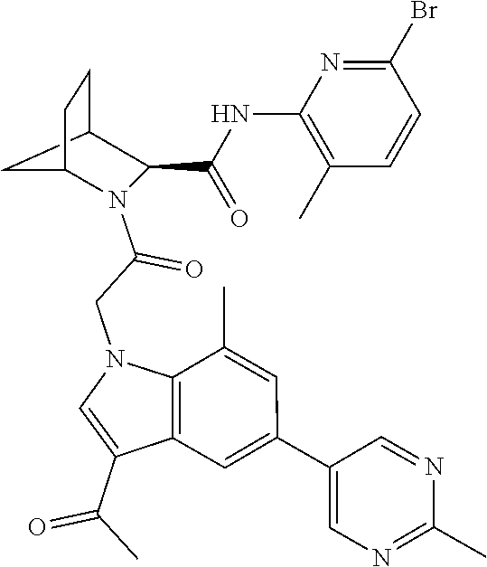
C1(C(=O)C)=CN(CC(=O)N2C(C(=O)NC3=C(C)C=CC(Br)=N3)C3CC2CC3)C2=C1C=C(C1=CN=C(C)N=C1)C=C2C
